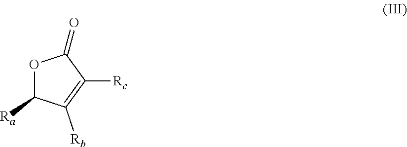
O1C([Ra])C([Rb])=C([Rc])C1=O
